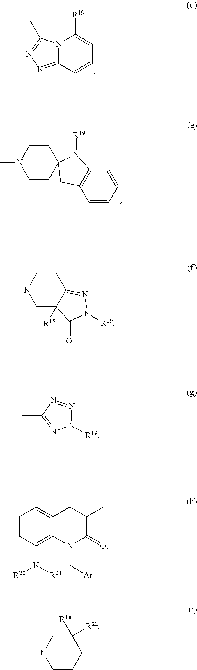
N12C(=NN=C1C)C=CC=C2[R19].C1CC2(CCN1C)N([R19])C1=C(C=CC=C1)C2.C1C2([R18])C(=NN([R19])C2=O)CCN1C.N1=NC(C)=NN1[R19].C1=CC(N([R20])[R21])=C2C(=C1)CC(C)C(=O)N2C[Ar].C1CCC([R22])([R18])CN1C
